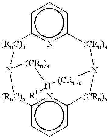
c1c2nc(cc1)[(CRn)a]N1[(CRn)a]c3nc(ccc3)[(RnC)a]N([(RnC)a]2)[(CRn)a]N([R1])[(CRn)a]1
